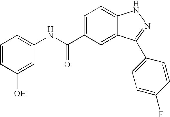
C1(C(NC2=CC=CC(O)=C2)=O)=CC=C2C(=C1)C(C1=CC=C(F)C=C1)=NN2
